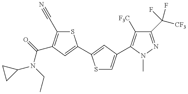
C1(N(C(=O)C2=C(C#N)SC(C3=CC(C4=C([F3C])C(C([CF3])(F)F)=NN4C)=CS3)=C2)CC)CC1
